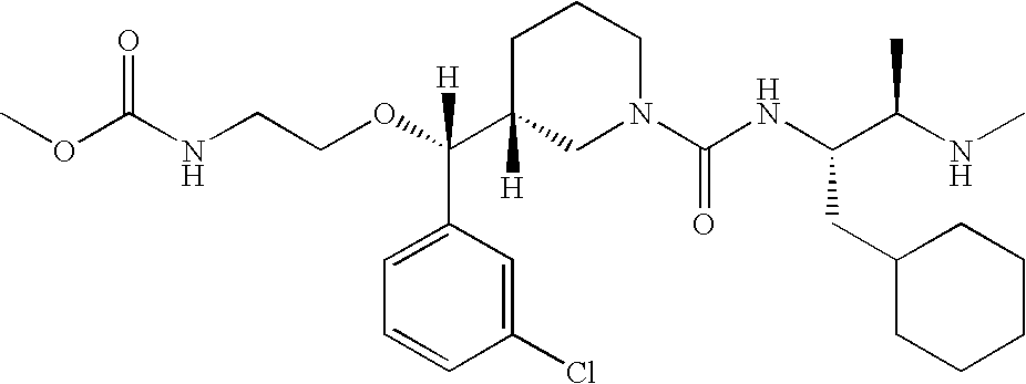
O=C(NCCOC(C1([H])CN(C(NC(C(NC)C)CC2CCCCC2)=O)CCC1)(C1=CC=CC(Cl)=C1)[H])OC
